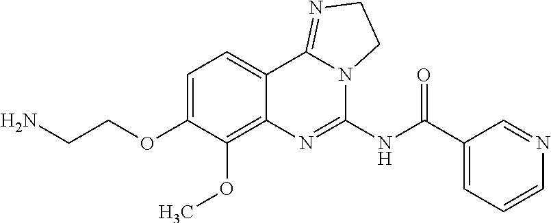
C(COC1=CC=C2C(=C1OC)N=C(NC(C1=CC=CN=C1)=O)N1C2=NCC1)N
